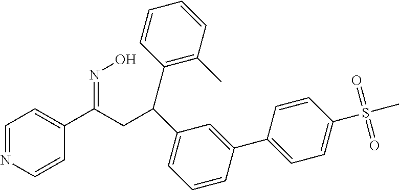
C1=NC=CC(C(CC(C2=CC=CC(C3=CC=C(S(C)(=O)=O)C=C3)=C2)C2=C(C)C=CC=C2)=NO)=C1
